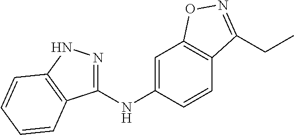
C1(NC2=CC3=C(C=C2)C(CC)=NO3)=NNC2=C1C=CC=C2
